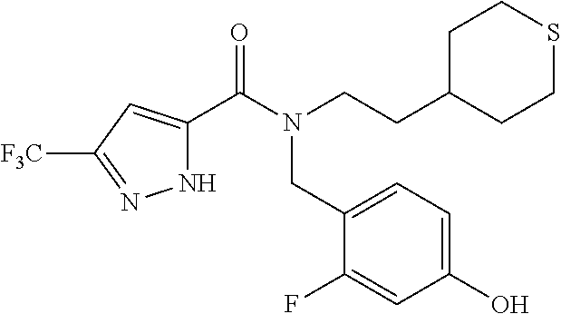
N1C(C(=O)N(CCC2CCSCC2)CC2=CC=C(O)C=C2F)=CC([F3C])=N1
